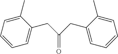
O=C(CC1=CC=CC=C1C)CC1=CC=CC=C1C
